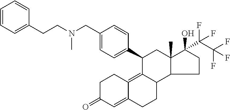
C1C(=O)C=C2C(=C3C(CC2)C2C(C)(CC3C3=CC=C(CN(CCC4=CC=CC=C4)C)C=C3)C(O)(C(C(F)(F)F)(F)F)CC2)C1
